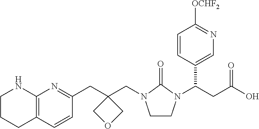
C1=CC2=C(N=C1CC1(CN3CCN(C(CC(O)=O)C4=CN=C([OCHF2])C=C4)C3=O)COC1)NCCC2
